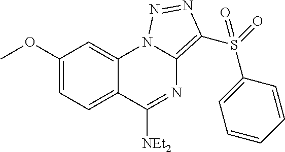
C1(OC)=CC=C2C(=C1)N1C(=C(S(=O)(C3=CC=CC=C3)=O)N=N1)N=C2[NEt2]
